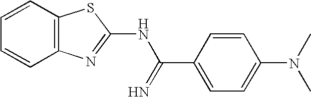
C1=CC2=C(C=C1)N=C(NC(C1=CC=C(N(C)C)C=C1)=N)S2
